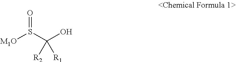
[M1O]S(C(O)([R1])[R2])=O
